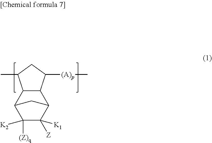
C1([(A)p]C)CC(C)C2C1C1C([Z])([K1])C([(Z)q])([K2])C2C1
